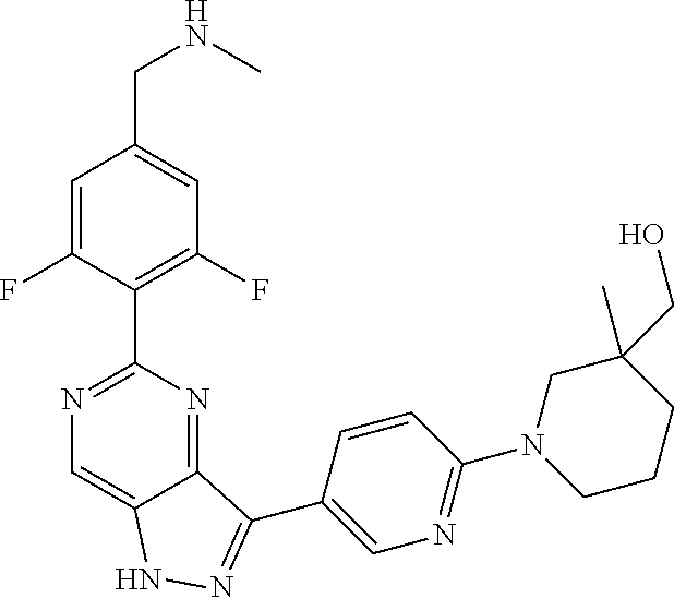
C1=C(F)C(C2=NC=C3C(=N2)C(C2=CN=C(N4CCCC(C)(CO)C4)C=C2)=NN3)=C(F)C=C1CNC
